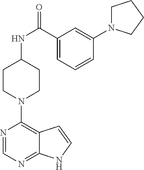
C1(C(NC2CCN(C3=C4C(=NC=N3)NC=C4)CC2)=O)=CC=CC(N2CCCC2)=C1
